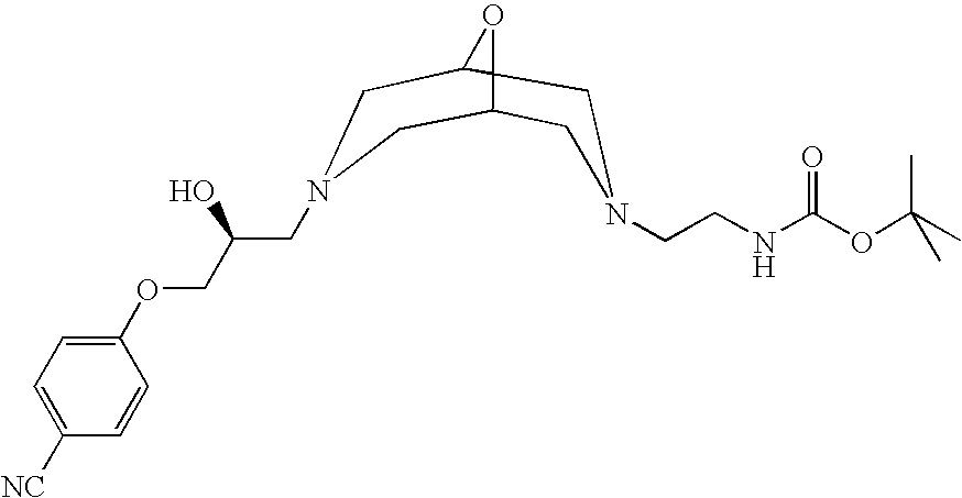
C1N(CCNC(=O)OC(C)(C)C)CC23C1CN(CC(COC1=CC=C([NC])C=C1)O)CC2O3
